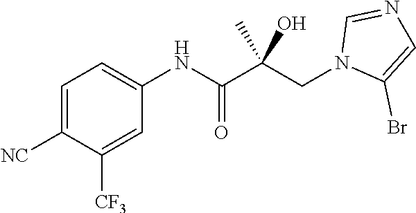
C1=C([NC])C([CF3])=CC(NC(C(CN2C(Br)=CN=C2)(C)O)=O)=C1
